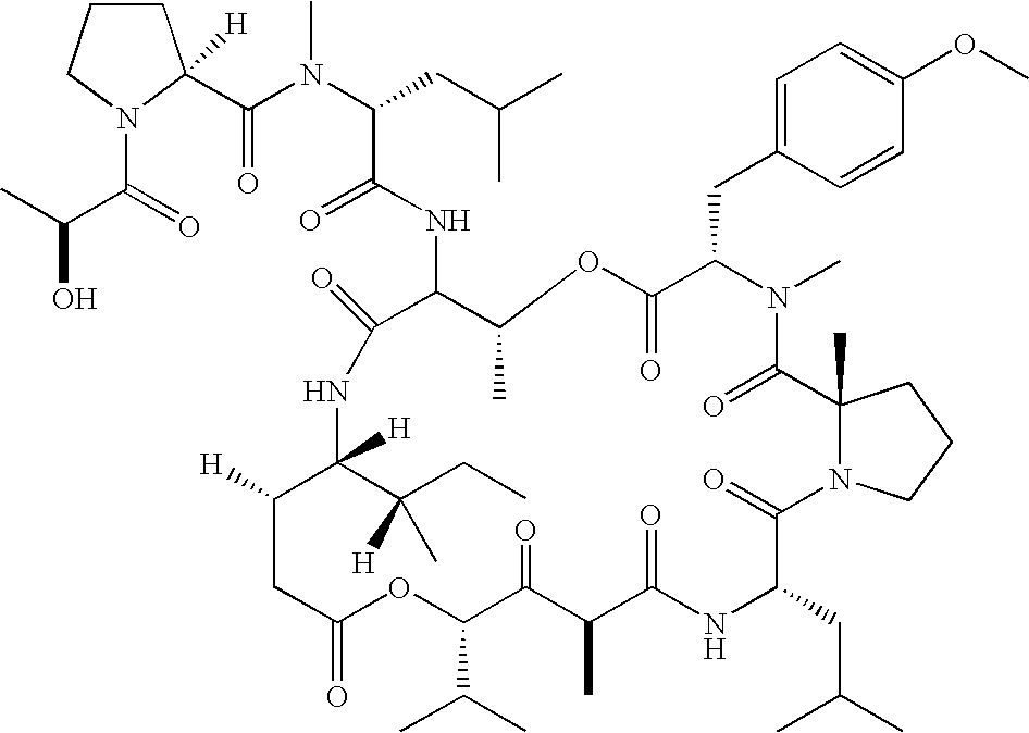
C1CCN(C(C(C)O)=O)C1(C(=O)N(C)C(CC(C)C)C(=O)NC1C(=O)NC(C(CC)(C)[H])([H])C([H])CC(=O)OC(C(C)C)C(=O)C(C)C(=O)NC(CC(C)C)C(=O)N2C(C)(CCC2)C(=O)N(C)C(CC2=CC=C(OC)C=C2)C(=O)OC1C)[H]
